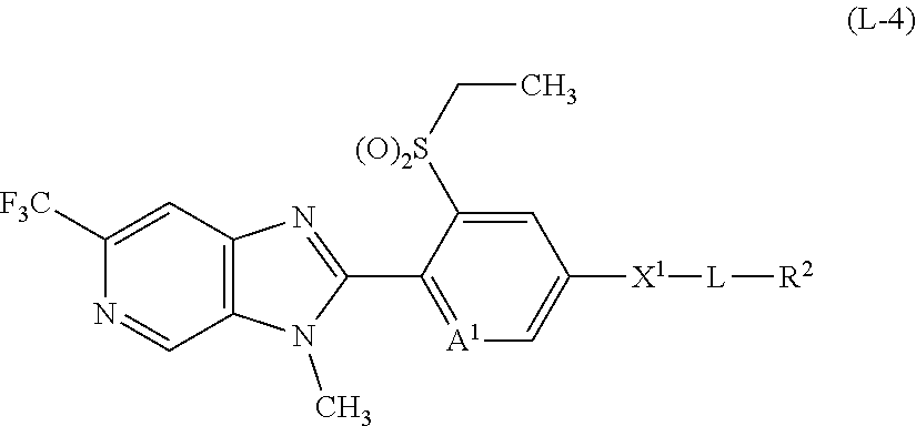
C1([F3C])=CC2=C(C=N1)N(C)C(C1=[A1]C=C([X1][L][R2])C=C1[(O)2S]CC)=N2
